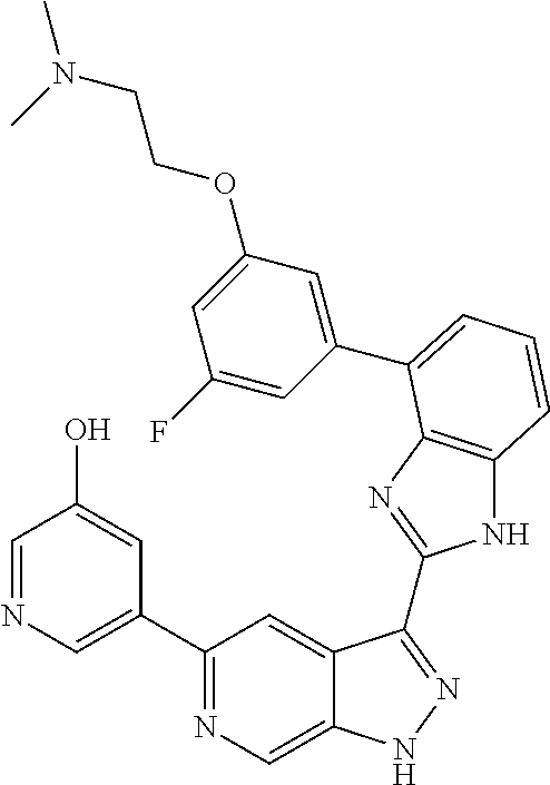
C1(C2=NC=C3C(=C2)C(C2=NC4=C(N2)C=CC=C4C2=CC(OCCN(C)C)=CC(F)=C2)=NN3)=CN=CC(O)=C1
